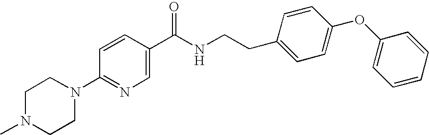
C1N(C)CCN(C2=NC=C(C(NCCC3=CC=C(OC4=CC=CC=C4)C=C3)=O)C=C2)C1
